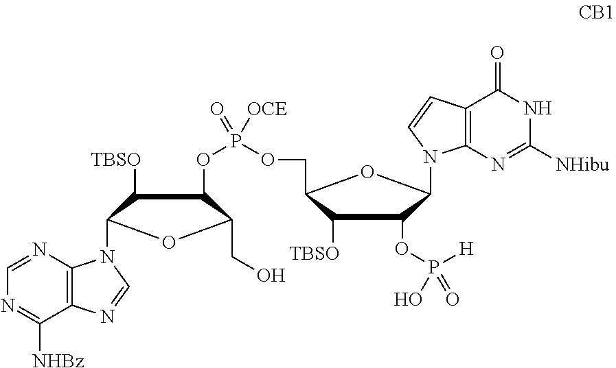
C1([TBSO])C(COP(OC2C([TBSO])C(N3C4=C(C([NHBz])=NC=N4)N=C3)OC2CO)(=O)[OCE])OC(N2C3=C(C(=O)NC([NHibu])=N3)C=C2)C1OP([H])(=O)O
